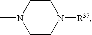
C1CN([R37])CCN1C
